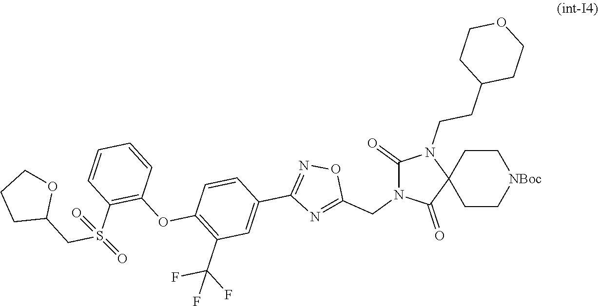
C1CC2(CC[NBoc]1)N(CCC1CCOCC1)C(=O)N(CC1=NC(C3=CC(C(F)(F)F)=C(OC4=C(S(CC5OCCC5)(=O)=O)C=CC=C4)C=C3)=NO1)C2=O
